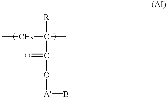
CCC(C)([R])C(=O)O[A]B
